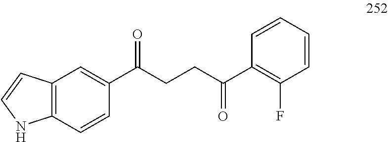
C1(C(CCC(C2=C(F)C=CC=C2)=O)=O)=CC2=C(C=C1)NC=C2
